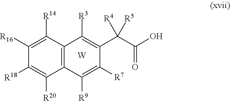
C12=C(C([R9])=C([R7])C(C(C(O)=O)([R4])[R5])=C1[R3])C([R20])=C([R18])C([R16])=C2[R14].[W]
